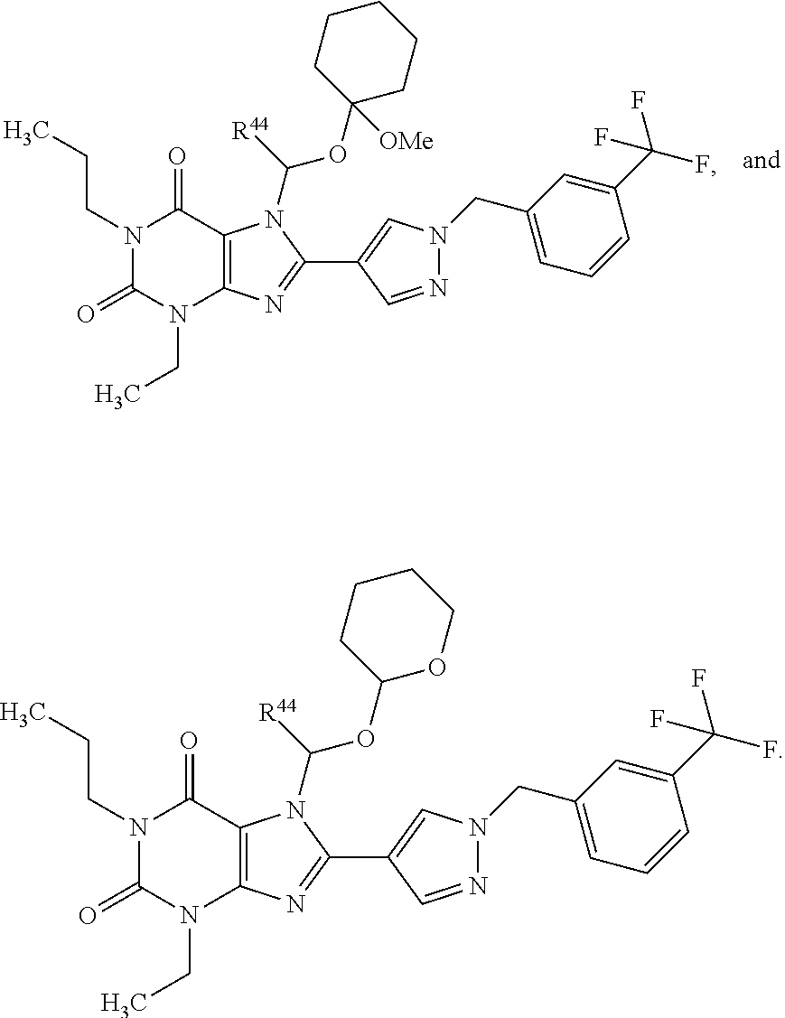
N1(CCC)C(=O)N(CC)C2=C(C1=O)N(C([R44])OC1([OMe])CCCCC1)C(C1=CN(CC3=CC=CC(C(F)(F)F)=C3)N=C1)=N2.N1(CCC)C(=O)N(CC)C2=C(C1=O)N(C([R44])OC1OCCCC1)C(C1=CN(CC3=CC=CC(C(F)(F)F)=C3)N=C1)=N2
